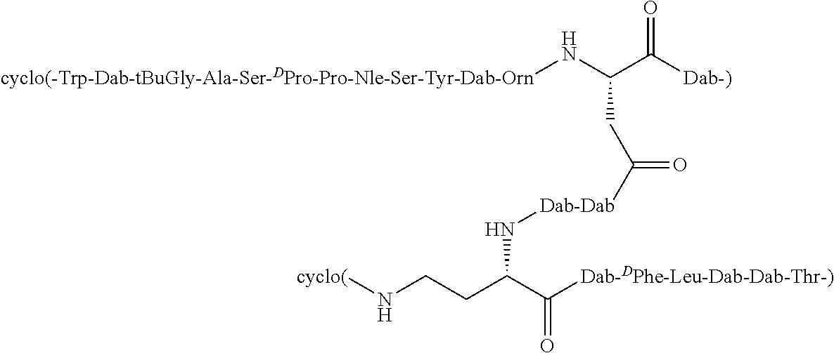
C(C([Dab-)])=O)(CC([Dab-Dab]NC(CCN[cyclo(])C([Dab-DPhe-Leu-Dab-Dab-Thr-)])=O)=O)N[cyclo(-Trp-Dab-tBuGly-Ala-Ser-DPro-Pro-Nle-Ser-Tyr-Dab-Orn]
